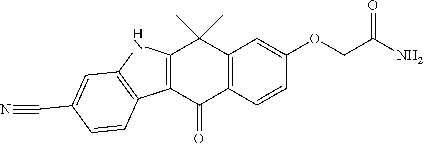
C12=C(C=CC(OCC(N)=O)=C1)C(=O)C1=C(C2(C)C)NC2=C1C=CC(C#N)=C2
